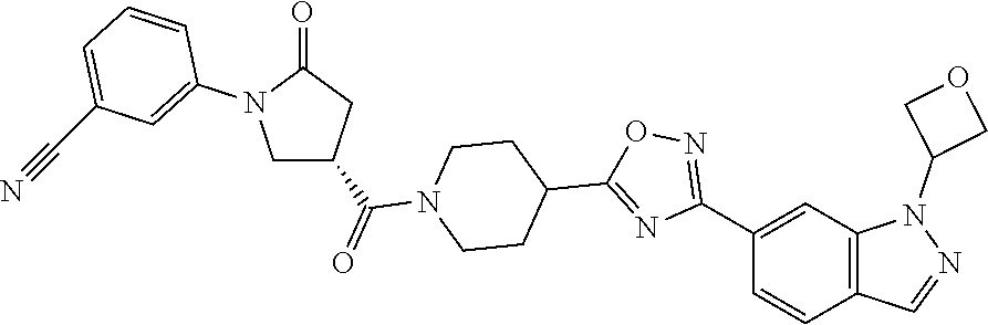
C1(C(=O)N2CCC(C3=NC(C4=CC5=C(C=C4)C=NN5C4COC4)=NO3)CC2)CC(=O)N(C2=CC(C#N)=CC=C2)C1
